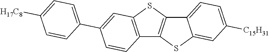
C12=C(SC3=C1SC1=CC([C15H31])=CC=C31)C=C(C1=CC=C([H17C8])C=C1)C=C2
